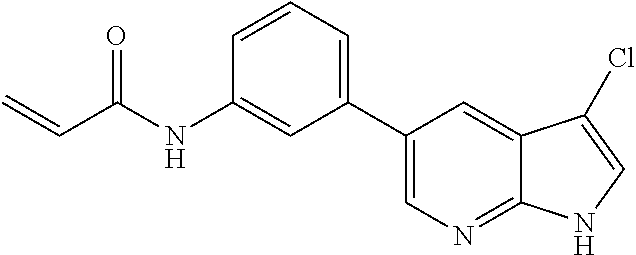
C=CC(NC1=CC(C2=CN=C3C(=C2)C(Cl)=CN3)=CC=C1)=O
